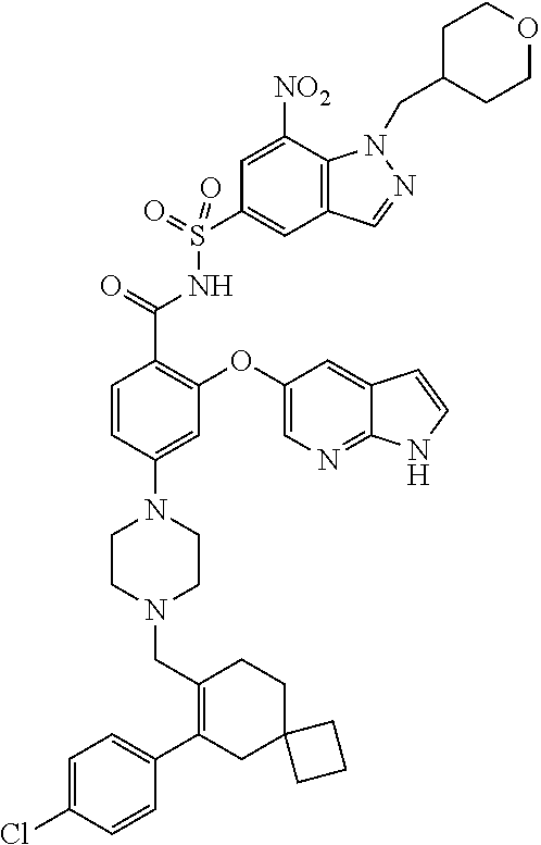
C1=C(Cl)C=CC(C2=C(CN3CCN(C4=CC(OC5=CN=C6C(=C5)C=CN6)=C(C(=O)NS(C5=CC6=C(C([NO2])=C5)N(CC5CCOCC5)N=C6)(=O)=O)C=C4)CC3)CCC3(C2)CCC3)=C1
